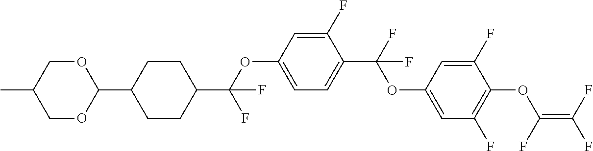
C1(OC(C2CCC(C3OCC(C)CO3)CC2)(F)F)=CC=C(C(F)(OC2=CC(F)=C(OC(=C(F)F)F)C(F)=C2)F)C(F)=C1
